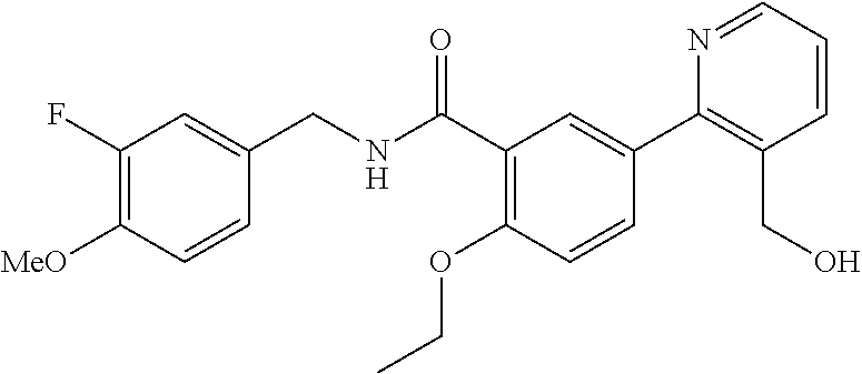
C1=CC([MeO])=C(F)C=C1CNC(C1=C(OCC)C=CC(C2=C(CO)C=CC=N2)=C1)=O
